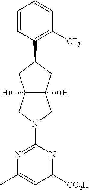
C1(C)=CC([CO2H])=NC(N2CC3([H])C([H])(C2)CC(C2=C([CF3])C=CC=C2)C3)=N1
